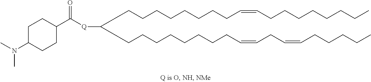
C(CCCCCCCC=CCC=CCCCCC)C(CCCCCCCCC=CCCCCCCCC)[Q]C(C1CCC(N(C)C)CC1)=O
